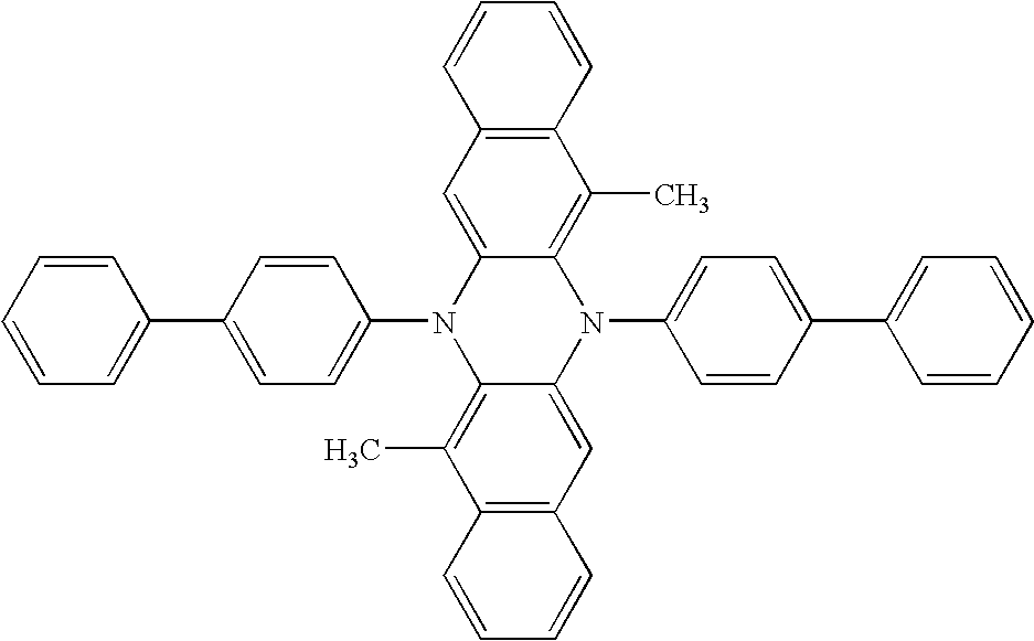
C1(N2C3=C(C)C4=C(C=C3N(C3=CC=C(C5=CC=CC=C5)C=C3)C3=C(C)C5=C(C=C23)C=CC=C5)C=CC=C4)=CC=C(C2=CC=CC=C2)C=C1
